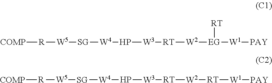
[COMP][R][W5][SG][W4]P[W3][RT][W2][EG]([RT])[W1][PAY].[COMP][R][W5][SG][W4]P[W3][RT][W2][RT][W1][PAY]
